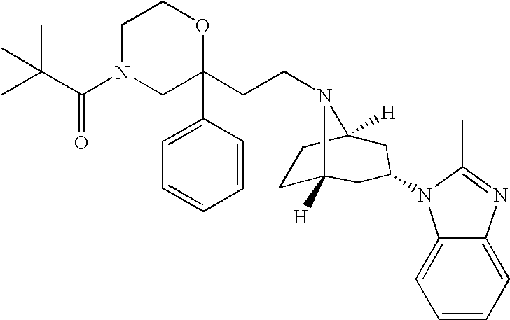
C1N(C(C(C)(C)C)=O)CC(C2=CC=CC=C2)(CCN2C3([H])CCC2([H])CC(N2C4=CC=CC=C4N=C2C)C3)OC1
